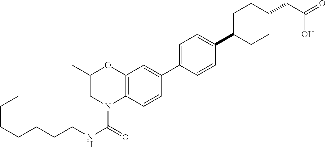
C(CCCCCC)NC(=O)N1C2=C(OC(C)C1)C=C(C1=CC=C(C3CCC(CC(=O)O)CC3)C=C1)C=C2
